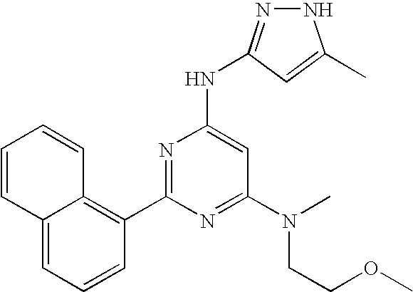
N1N=C(NC2=CC(N(CCOC)C)=NC(C3=C4C(=CC=C3)C=CC=C4)=N2)C=C1C
